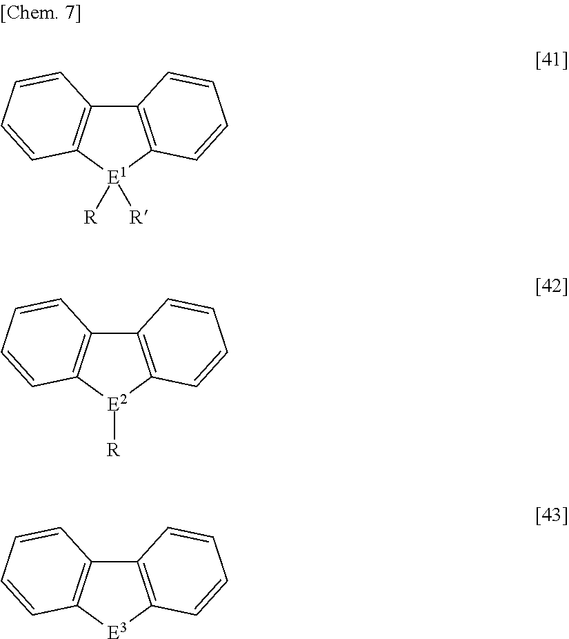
C12=C([E3]C3=C1C=CC=C3)C=CC=C2.C12=C([E2]([R])C3=C1C=CC=C3)C=CC=C2.C12=C([E1]([R])([R])C3=C1C=CC=C3)C=CC=C2
